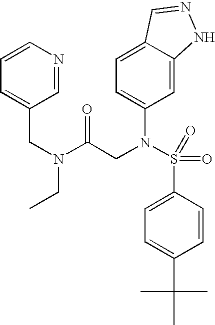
C1=C2C(=CC(N(S(=O)(=O)C3=CC=C(C(C)(C)C)C=C3)CC(N(CC3=CC=CN=C3)CC)=O)=C1)NN=C2
